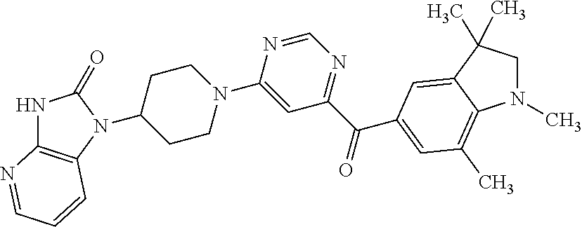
N1C2=C(N(C3CCN(C4=CC(C(=O)C5=CC(C)=C6N(C)CC(C)(C)C6=C5)=NC=N4)CC3)C1=O)C=CC=N2
